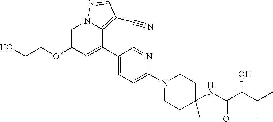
C1=C(OCCO)C=C(C2=CC=C(N3CCC(C)(NC(C(C(C)C)O)=O)CC3)N=C2)C2=C(C#N)C=NN12
